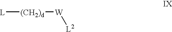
[L][(CH2)d][W][L2]
